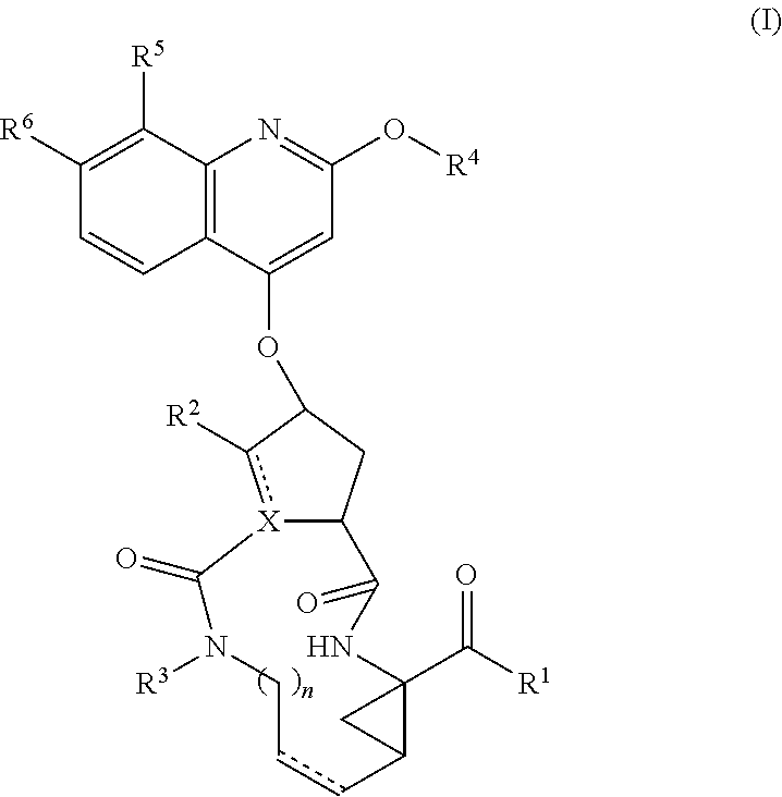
C12=C(C(OC3CC4[X](c3[R2])C(=O)N([R3])CccC3C(C([R1])=O)(NC4=O)C3)=CC(O[R4])=N1)C=CC([R6])=C2[R5]
